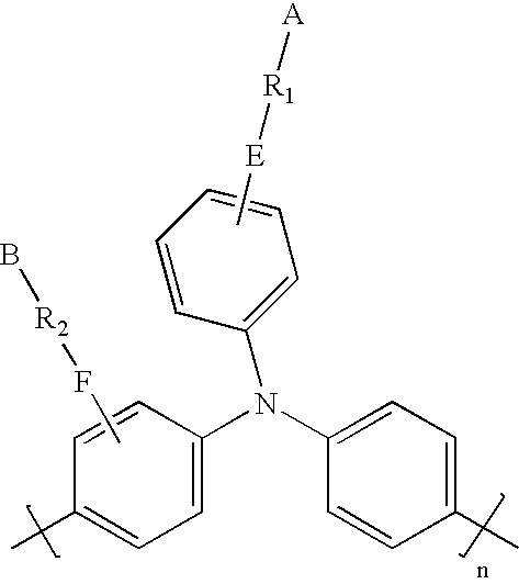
C[E][R1][A].C1(C)=CC=C(N(C2=CC=C(C)C=C2)C2=CC=CC=C2)C=C1.CF[R2]B
